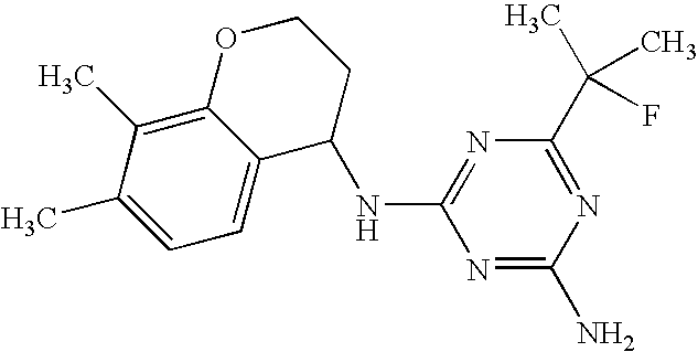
N1=C(N)N=C(C(C)(C)F)N=C1NC1C2=CC=C(C)C(C)=C2OCC1
